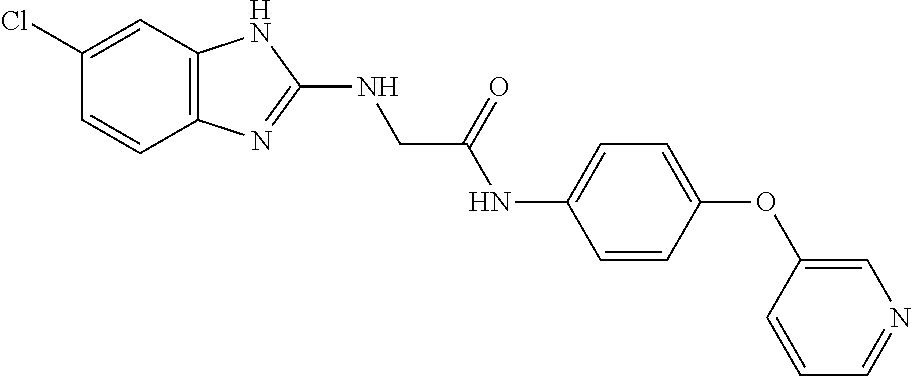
C12=C(C=C(Cl)C=C1)NC(NCC(NC1=CC=C(OC3=CN=CC=C3)C=C1)=O)=N2
